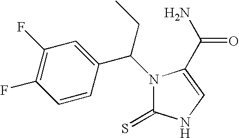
C1(F)=C(F)C=C(C(N2C(=S)NC=C2C(N)=O)CC)C=C1
